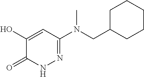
C(N(C1=NNC(=O)C(O)=C1)C)C1CCCCC1
